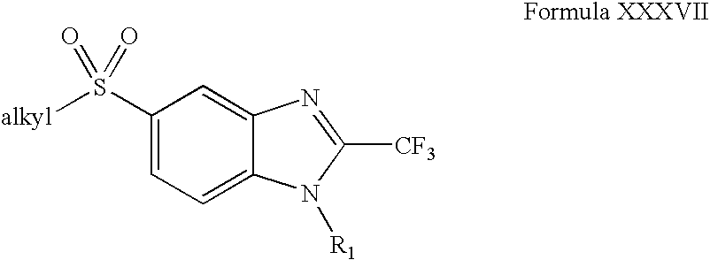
C1(S(=O)([alkyl])=O)=CC=C2C(=C1)N=C([CF3])N2[R1]
